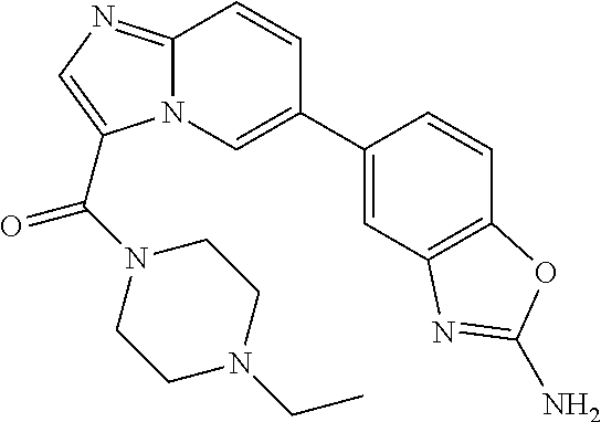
N12C(=NC=C1C(=O)N1CCN(CC)CC1)C=CC(C1=CC3=C(C=C1)OC(N)=N3)=C2
